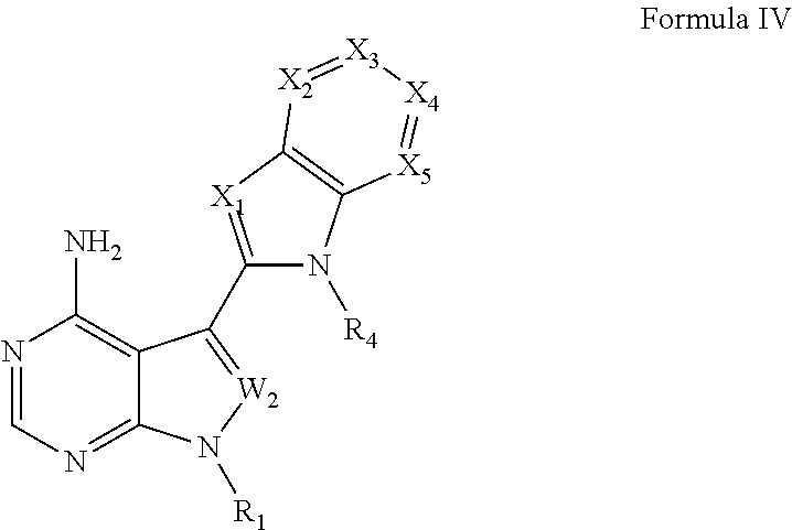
N1=CN=C2C(=C1N)C(C1=[X1]C3=C(N1[R4])[X5]=[X4][X3]=[X2]3)=[W2]N2[R1]
